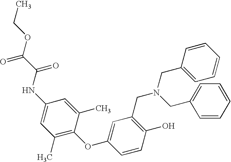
C1(O)=C(CN(CC2=CC=CC=C2)CC2=CC=CC=C2)C=C(OC2=C(C)C=C(NC(C(OCC)=O)=O)C=C2C)C=C1
